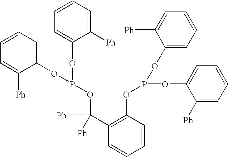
C1=CC=C(OP(OC2=CC=CC=C2[Ph])OC(C2=C(OP(OC3=CC=CC=C3[Ph])OC3=CC=CC=C3[Ph])C=CC=C2)([Ph])[Ph])C([Ph])=C1
